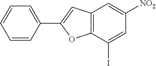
C12=C(C(I)=CC([NO2])=C1)OC(C1=CC=CC=C1)=C2
